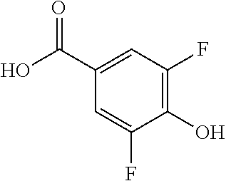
C1(O)=C(F)C=C(C(O)=O)C=C1F
